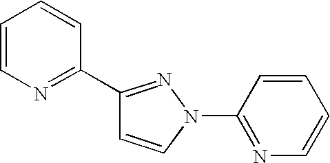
C1(C2=NC=CC=C2)=NN(C2=NC=CC=C2)C=C1
